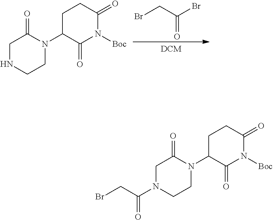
BrCC(Br)=O.C1C(N2C(=O)CNCC2)C(=O)N([Boc])C(=O)C1.C1C(N2C(=O)CN(C(CBr)=O)CC2)C(=O)N([Boc])C(=O)C1
